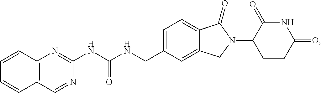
C1=C(CNC(NC2=NC3=C(C=N2)C=CC=C3)=O)C=C2C(=C1)C(=O)N(C1CCC(=O)NC1=O)C2
